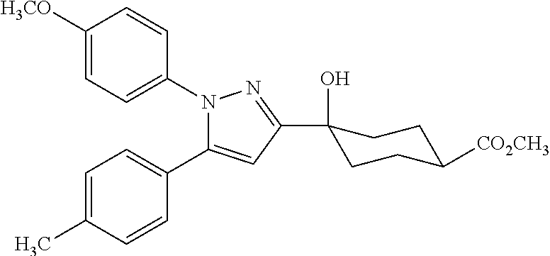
C1([H3CO])=CC=C(N2C(C3=CC=C(C)C=C3)=CC(C3(O)CCC([CO2CH3])CC3)=N2)C=C1
